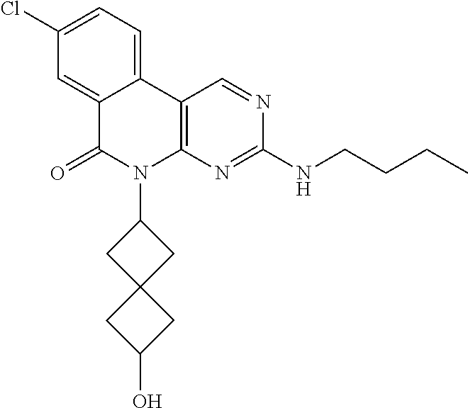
C12=CC(Cl)=CC=C1C1=C(N(C3CC4(C3)CC(O)C4)C2=O)N=C(NCCCC)N=C1
